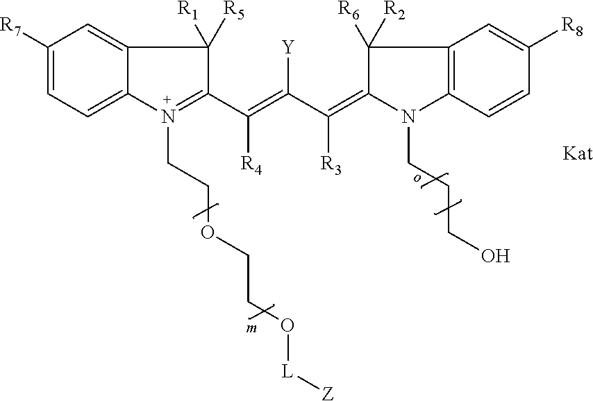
C12=CC([R7])=CC=C1N(CCOCCO[L][Z])=C(C(=C([Y])C(=C1C([R6])([R2])C3=C(N1CCCO)C=CC([R8])=C3)[R3])[R4])C2([R1])[R5]
